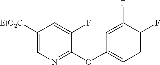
C1([EtO2C])=CN=C(OC2=CC=C(F)C(F)=C2)C(F)=C1
